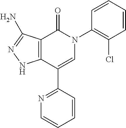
C1=CC=CC(N2C(=O)C3=C(C(C4=NC=CC=C4)=C2)NN=C3N)=C1Cl
